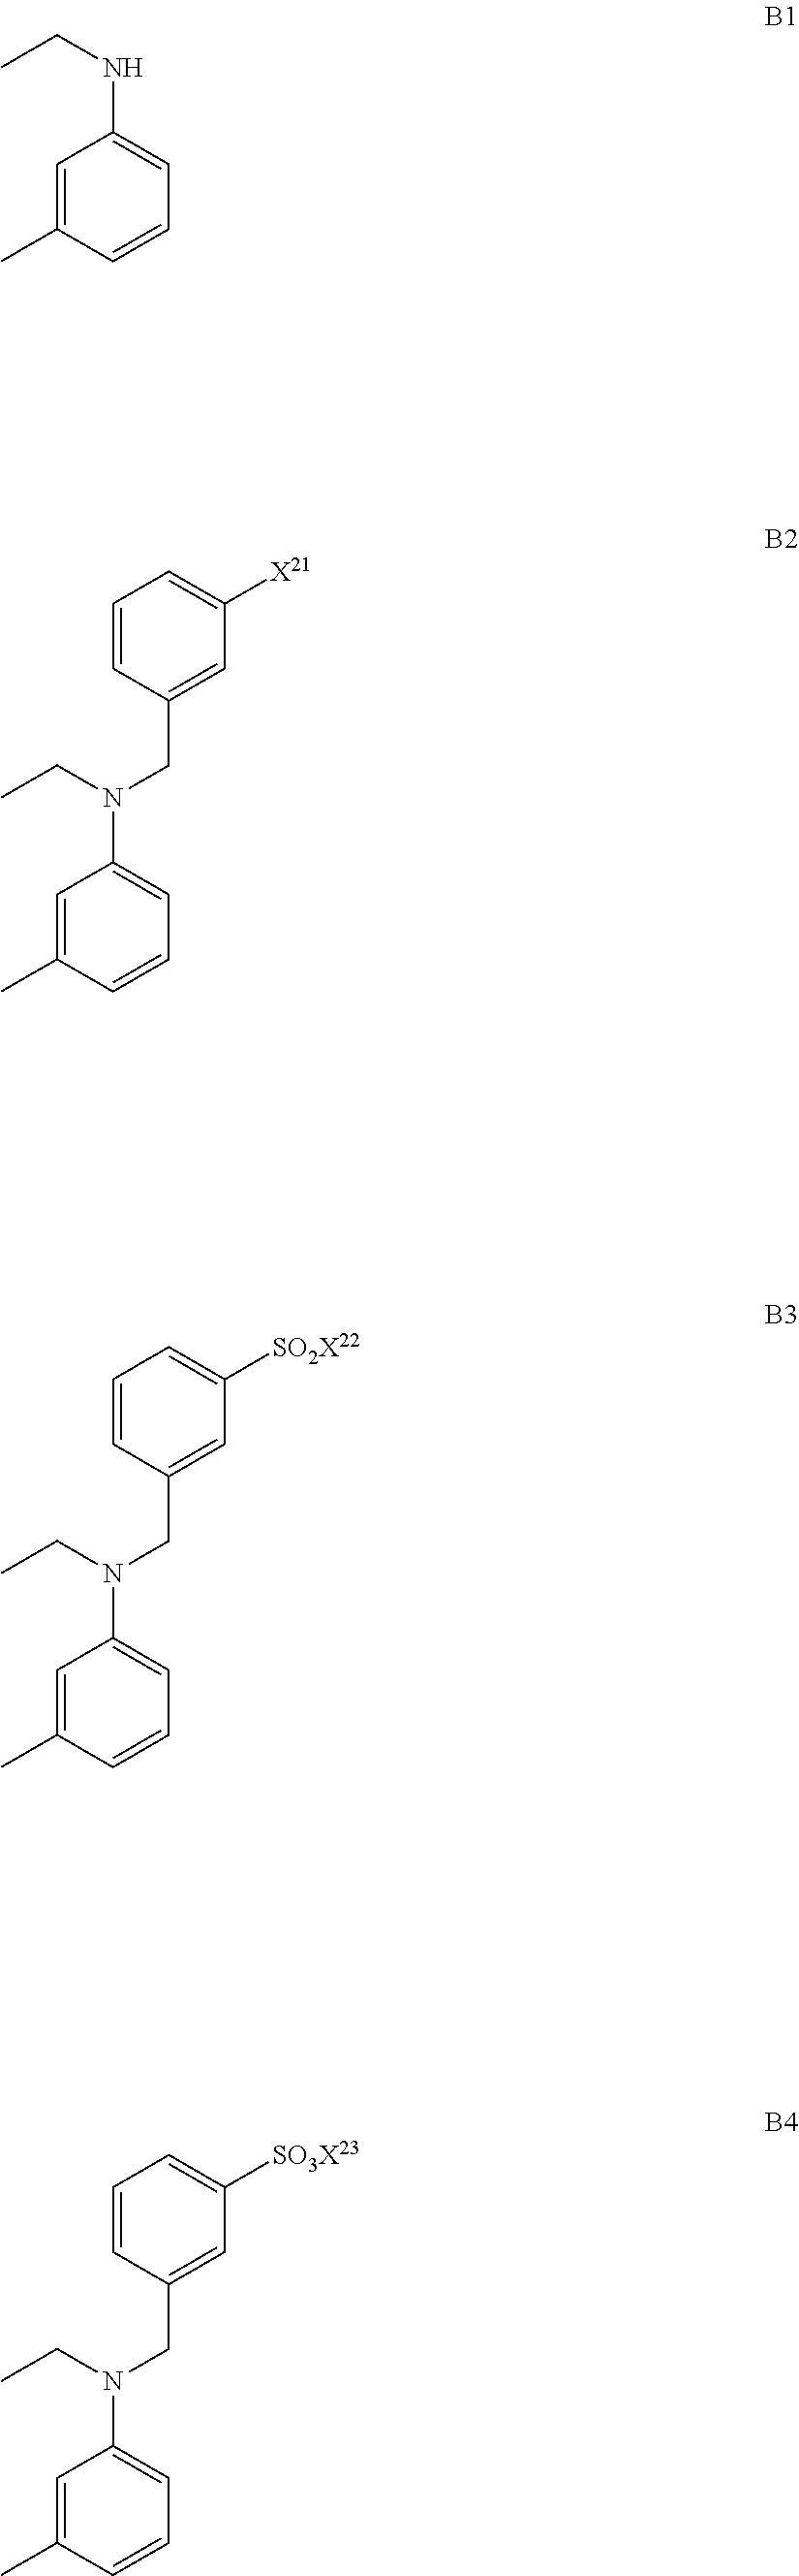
C1=C(C)C=CC=C1N(CC)CC1=CC([X21])=CC=C1.C1=C(C)C=CC=C1NCC.C1=C(C)C=CC=C1N(CC)CC1=CC([SO2X22])=CC=C1.C1=C(C)C=CC=C1N(CC)CC1=CC([SO3X23])=CC=C1
